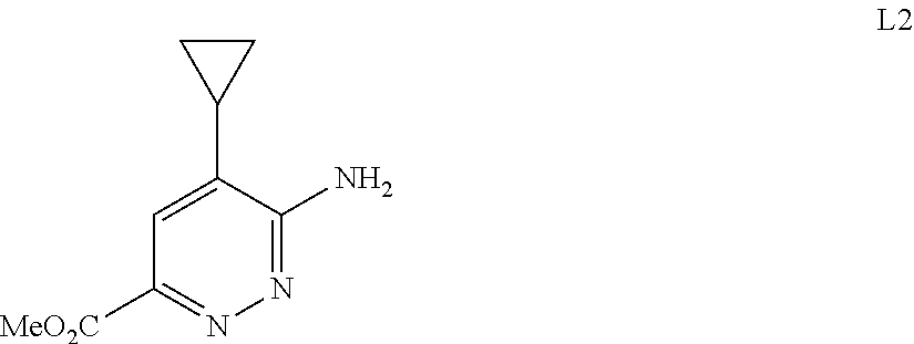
C1=C(C2CC2)C(N)=NN=C1[MeO2C]
